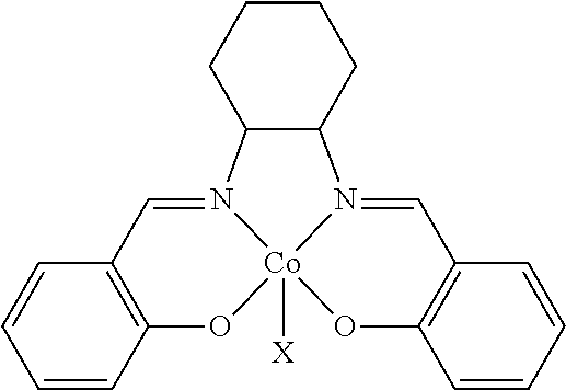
C12=C(C=CC=C1)C=N1[Co]3([X])(O2)N(=CC2=C(C=CC=C2)O3)C2C1CCCC2
